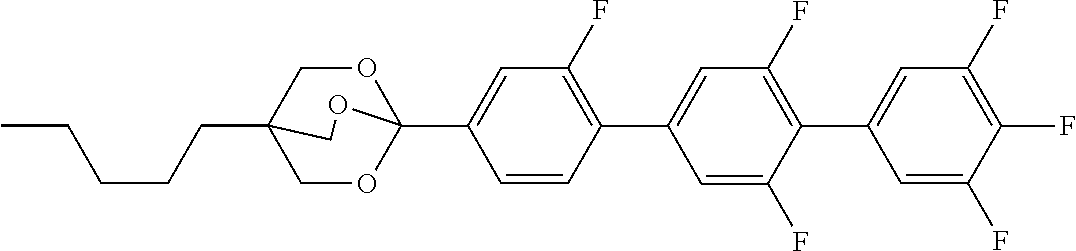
C1(F)=C(C2=CC(F)=C(C3=CC(F)=C(F)C(F)=C3)C(F)=C2)C=CC(C23OCC(CCCCC)(CO2)CO3)=C1
